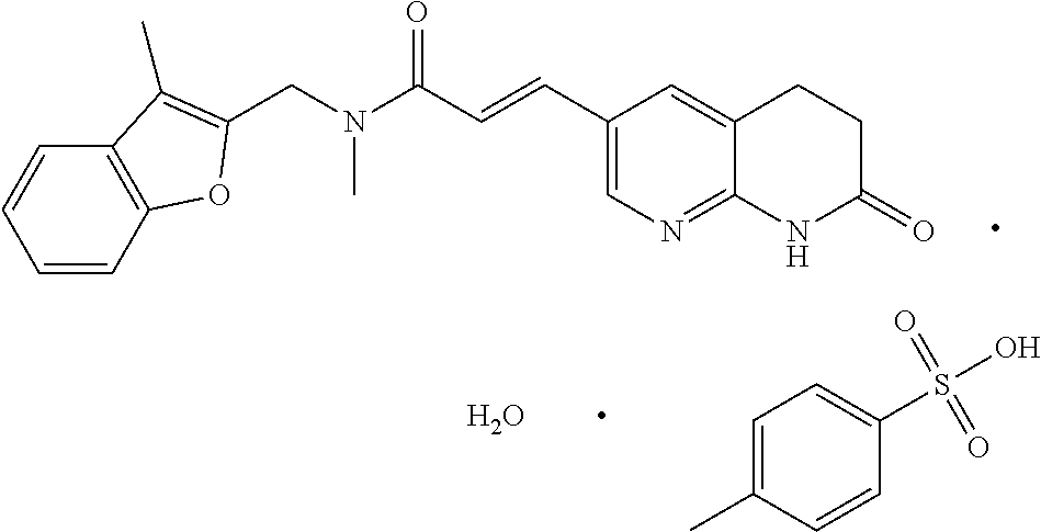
C1=CC2=C(C=C1)C(C)=C(CN(C(C=CC1=CN=C3C(=C1)CCC(=O)N3)=O)C)O2.C1=C(C)C=CC(S(O)(=O)=O)=C1.O
